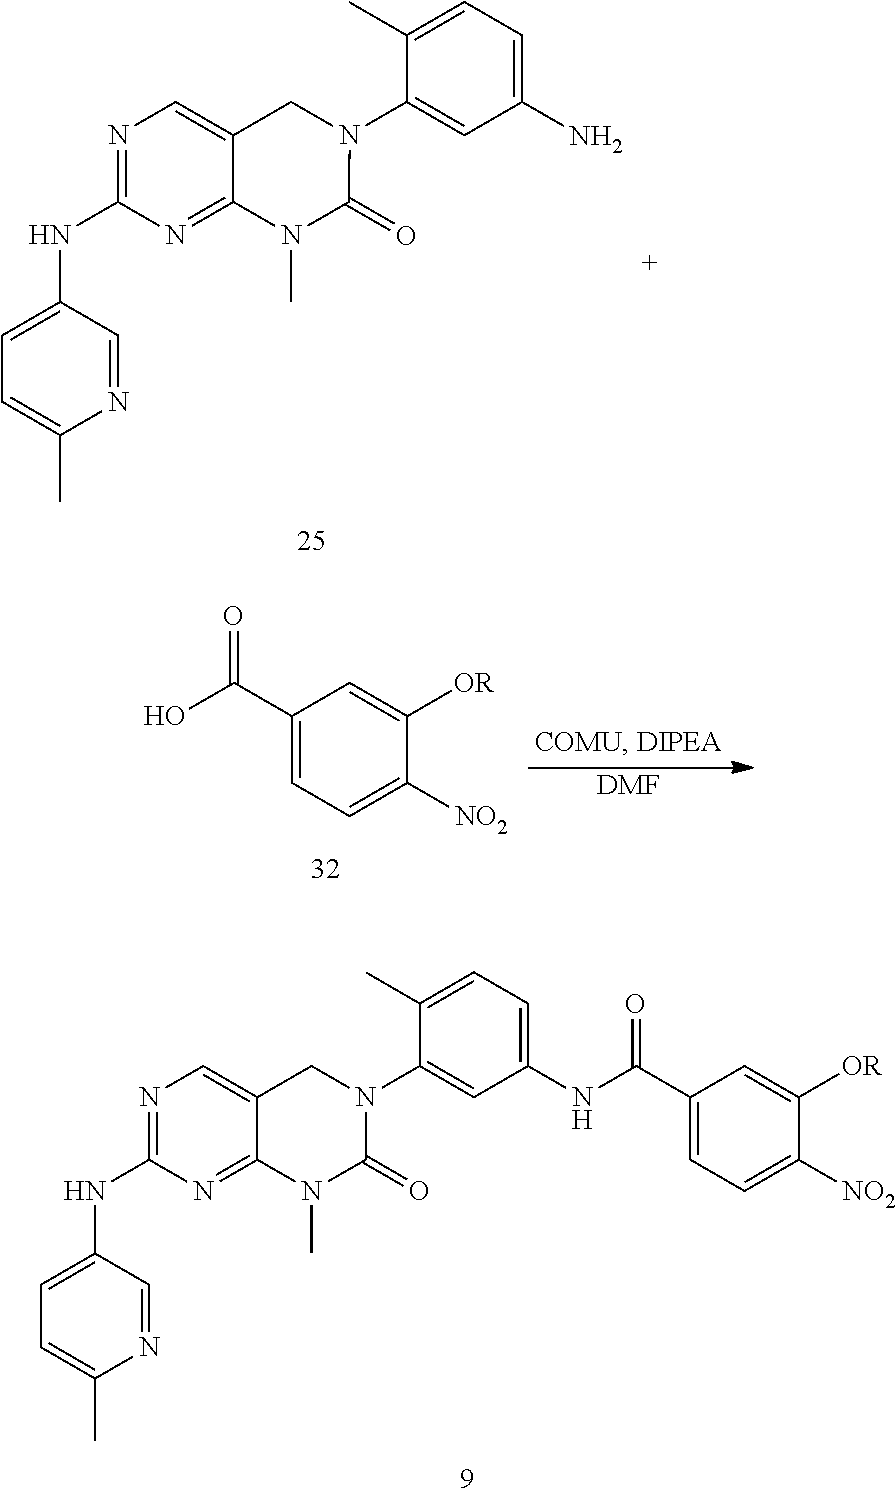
N1=C(NC2=CC=C(C)N=C2)N=C2C(=C1)CN(C1=CC(N)=CC=C1C)C(=O)N2C.[DMF].C1(C(O)=O)=CC=C([NO2])C([OR])=C1.N1=C(NC2=CC=C(C)N=C2)N=C2C(=C1)CN(C1=CC(NC(C3=CC=C([NO2])C([OR])=C3)=O)=CC=C1C)C(=O)N2C
